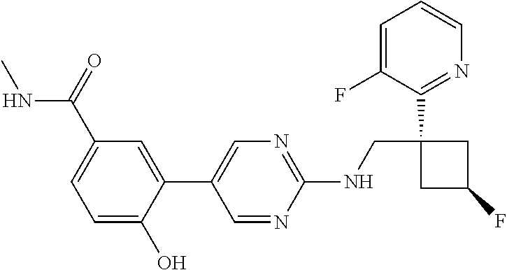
C1(NCC2(C3=NC=CC=C3F)CC(F)C2)=NC=C(C2=CC(C(=O)NC)=CC=C2O)C=N1
